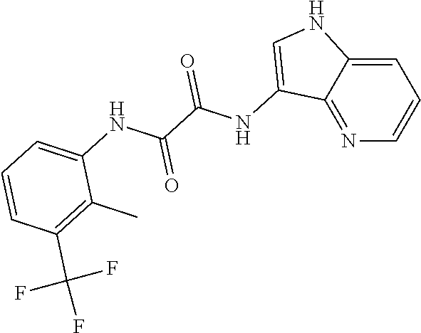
N1=C2C(=CC=C1)NC=C2NC(C(NC1=CC=CC(C(F)(F)F)=C1C)=O)=O
